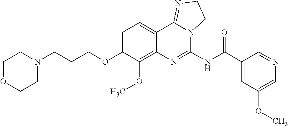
C1OCCN(CCCOC2=CC=C3C(=C2OC)N=C(NC(C2=CC(OC)=CN=C2)=O)N2C3=NCC2)C1
